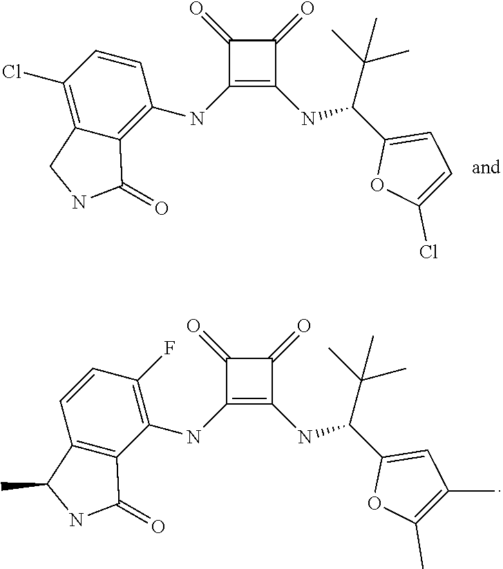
C1(=O)C(NC2=C3C(=C(Cl)C=C2)CNC3=O)=C(NC(C(C)(C)C)C2=CC=C(Cl)O2)C1=O.C1(=O)C(NC2=C(F)C=CC3=C2C(=O)NC3C)=C(NC(C(C)(C)C)C2=CC(C)=C(C)O2)C1=O
